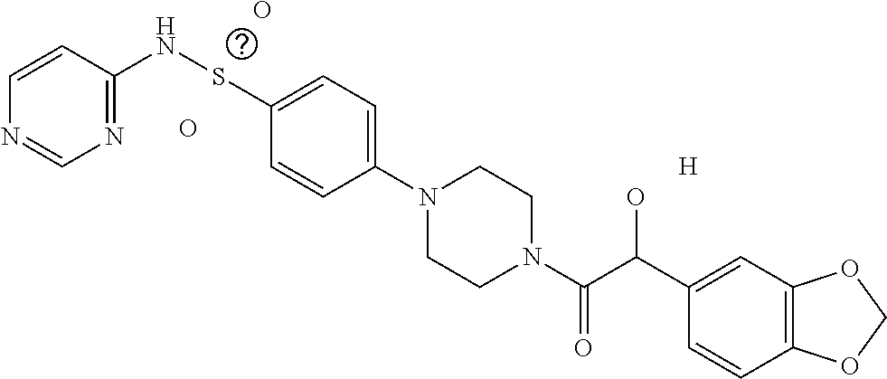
O.O.[H].N1=C(NSC2=CC=C(N3CCN(C(C(C4=CC5=C(C=C4)OCO5)O)=O)CC3)C=C2)C=CN=C1
